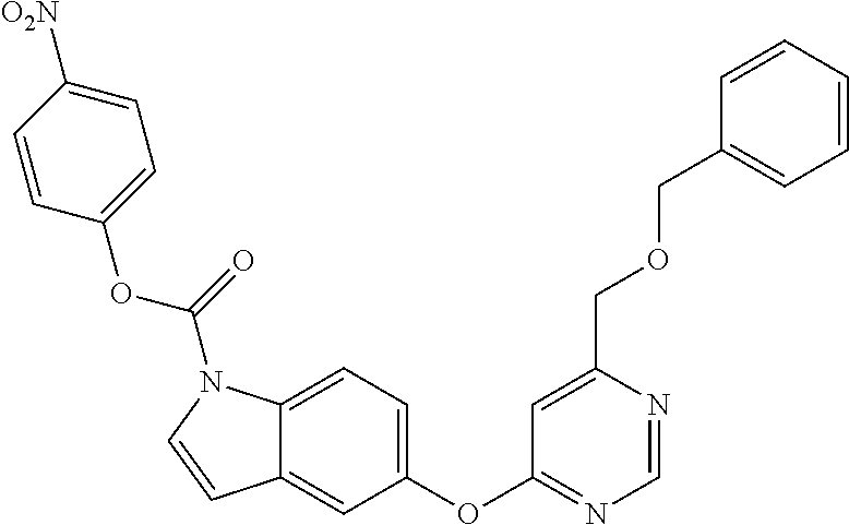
C1(OC2=NC=NC(COCC3=CC=CC=C3)=C2)=CC=C2C(=C1)C=CN2C(=O)OC1=CC=C([O2N])C=C1
